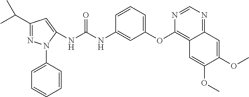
C1(C(C)C)=NN(C2=CC=CC=C2)C(NC(NC2=CC(OC3=C4C(=NC=N3)C=C(OC)C(OC)=C4)=CC=C2)=O)=C1
